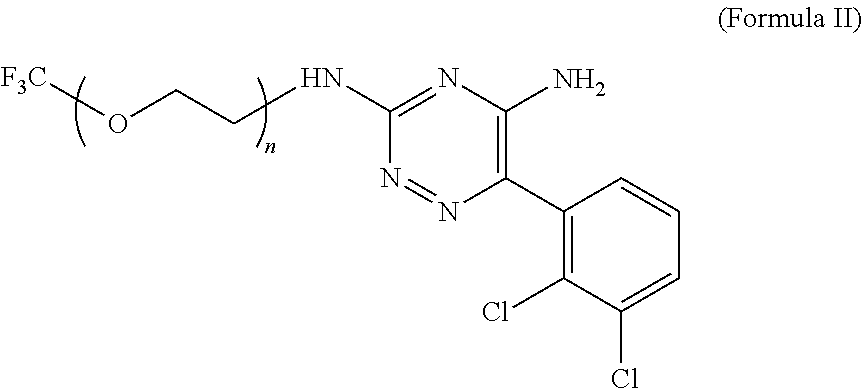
C1(NCCO[F3C])=NC(N)=C(C2=C(Cl)C(Cl)=CC=C2)N=N1
